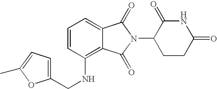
N(C1=C2C(=CC=C1)C(=O)N(C1CCC(=O)NC1=O)C2=O)CC1=CC=C(C)O1
